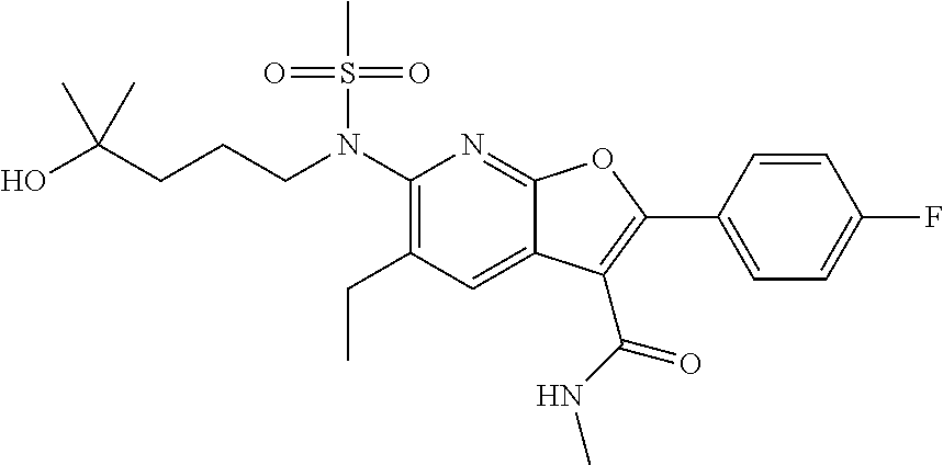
C1(N(CCCC(O)(C)C)S(C)(=O)=O)=C(CC)C=C2C(=N1)OC(C1=CC=C(F)C=C1)=C2C(NC)=O
